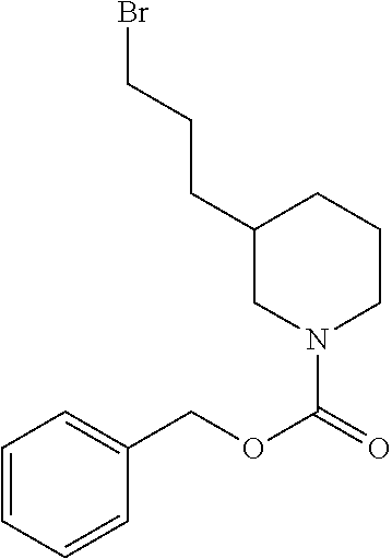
C1=CC=CC(COC(=O)N2CCCC(CCCBr)C2)=C1
